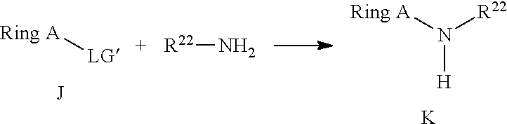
[Ring A][LG].[J].[Ring A]N([R22])[H].[K].[R22]N
